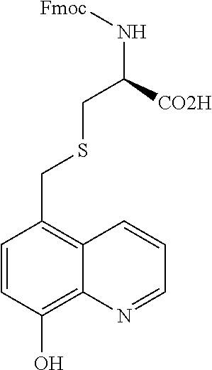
C1=CC(O)=C2C(=C1CSCC(N[Fmoc])[CO2H])C=CC=N2
